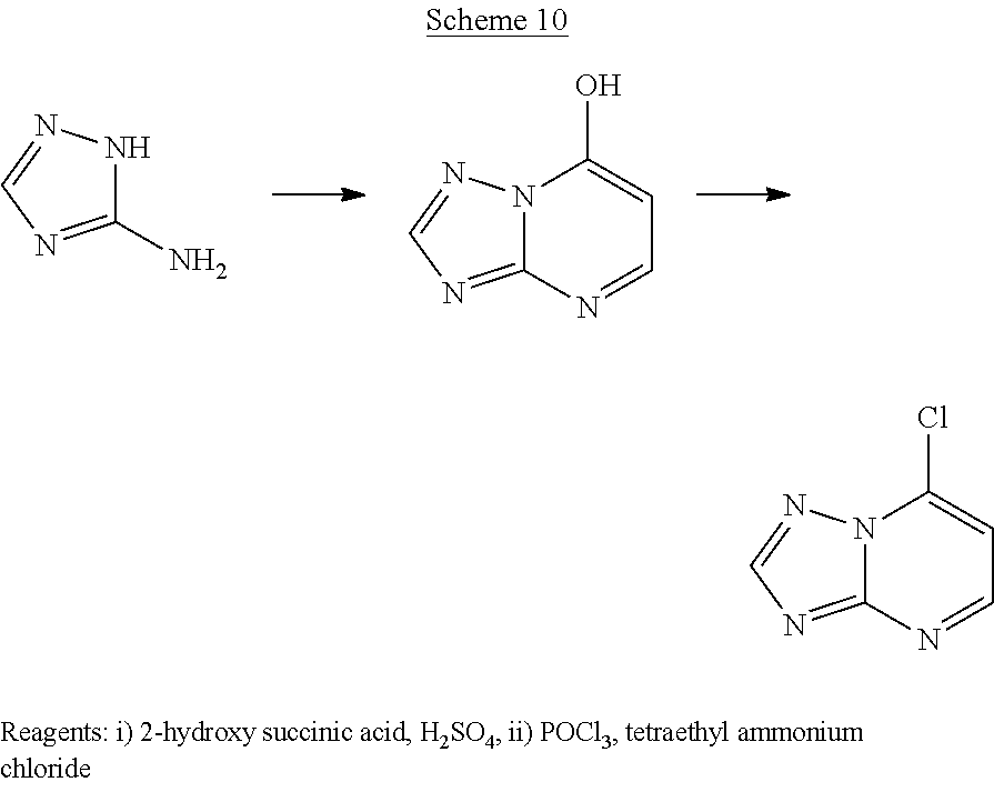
C1(N)=NC=NN1.C12=NC=NN1C(O)=CC=N2.C12=NC=NN1C(Cl)=CC=N2
